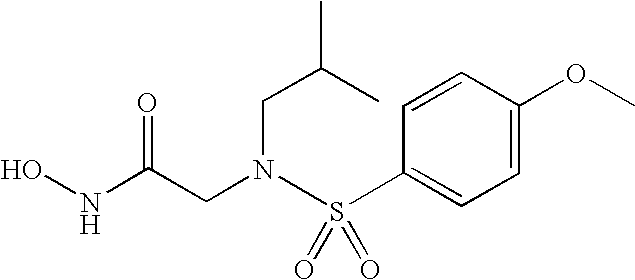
N(CC(C)C)(CC(NO)=O)S(C1=CC=C(OC)C=C1)(=O)=O
